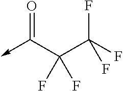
O=C(C(C(F)(F)F)(F)F)->C
